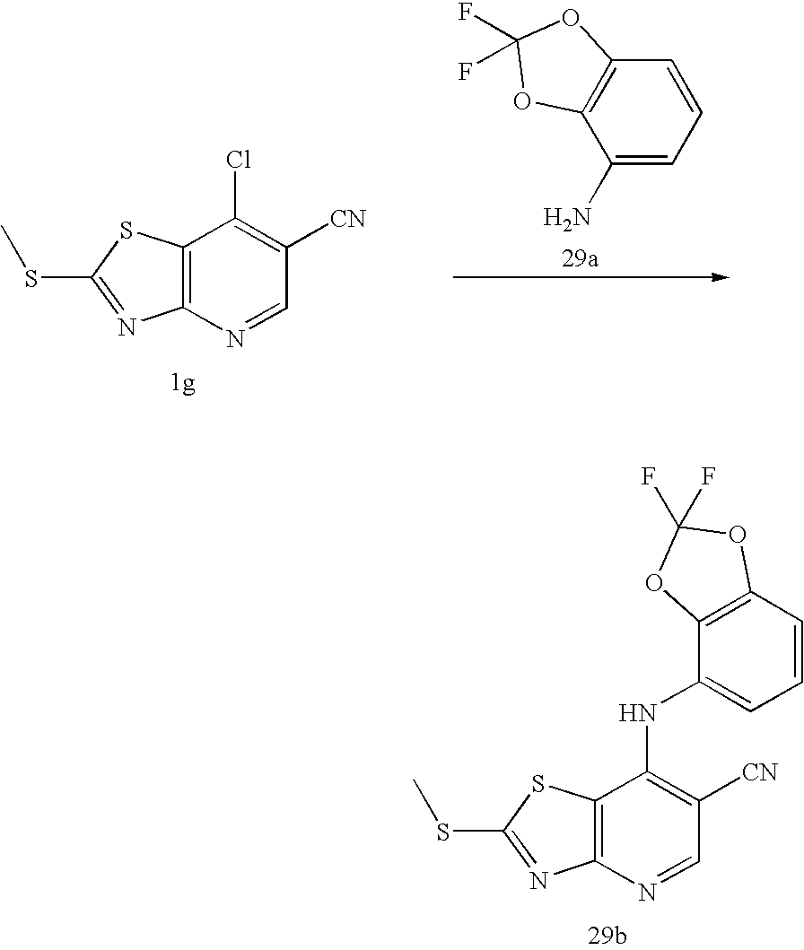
C12=C(N=CC([CN])=C1Cl)N=C(SC)S2.C1=CC=C(N)C2=C1OC(F)(F)O2.C12=C(N=CC([CN])=C1NC1=CC=CC3=C1OC(F)(F)O3)N=C(SC)S2
